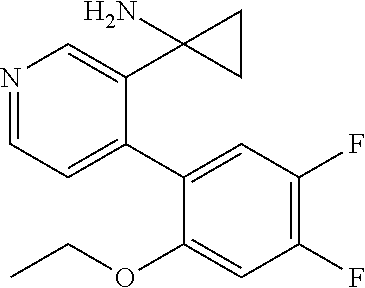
N1=CC=C(C2=CC(F)=C(F)C=C2OCC)C(C2(N)CC2)=C1
